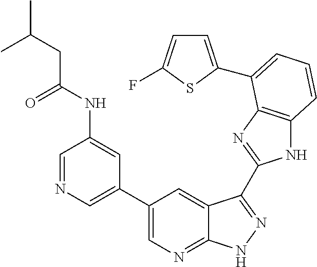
C1(C2=CN=C3C(=C2)C(C2=NC4=C(N2)C=CC=C4C2=CC=C(F)S2)=NN3)=CN=CC(NC(CC(C)C)=O)=C1
